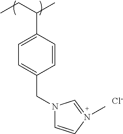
C1=C(C(CC)C)C=CC(CN2C=CN(C)=C2)=C1.[Cl-]
